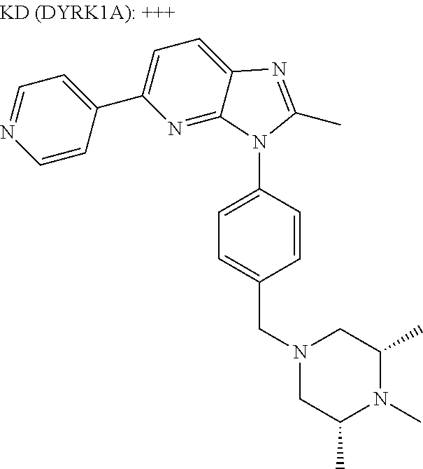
C1=NC=CC(C2=CC=C3C(=N2)N(C2=CC=C(CN4CC(C)N(C)C(C)C4)C=C2)C(C)=N3)=C1
